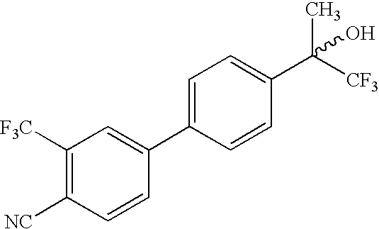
C1([F3C])=C([NC])C=CC(C2=CC=C(C([CF3])(C)O)C=C2)=C1
